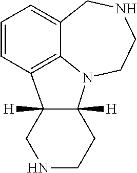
C1=CC2=C3C(=C1)CNCCN3C1([H])C2([H])CNCC1
